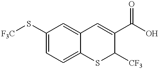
C1=C(S[F3C])C=C2C(=C1)SC([CF3])C(C(O)=O)=C2
